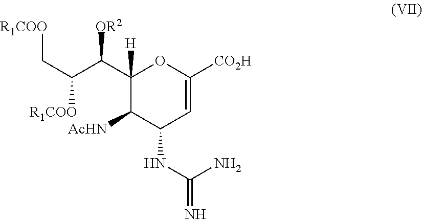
C1([H])(C(C(C[R1COO])[R1COO])[OR2])C([AcHN])C(NC(N)=N)C=C([CO2H])O1
